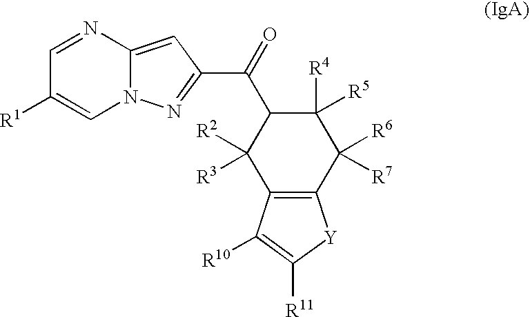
C1=NC2=CC(C(=O)C3C([R2])([R3])C4=C(C([R6])([R7])C3([R4])[R5])[Y]C([R11])=C4[R10])=NN2C=C1[R1]
